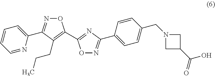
O1N=C(C2=CC=CC=N2)C(CCC)=C1C1=NC(C2=CC=C(CN3CC(C(=O)O)C3)C=C2)=NO1
